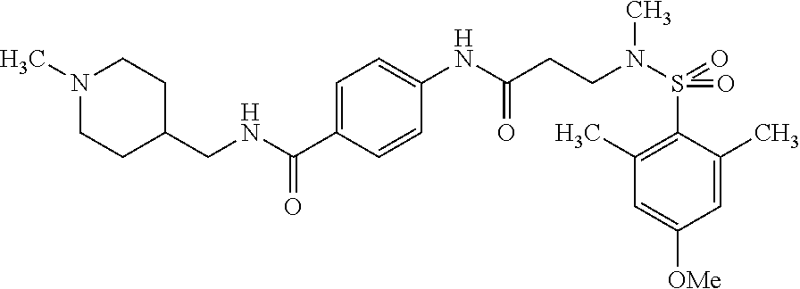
C1(NC(CCN(S(=O)(=O)C2=C(C)C=C([OMe])C=C2C)C)=O)=CC=C(C(NCC2CCN(C)CC2)=O)C=C1
